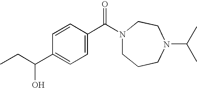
CCC(C1=CC=C(C(=O)N2CCCN(C(C)C)CC2)C=C1)O
